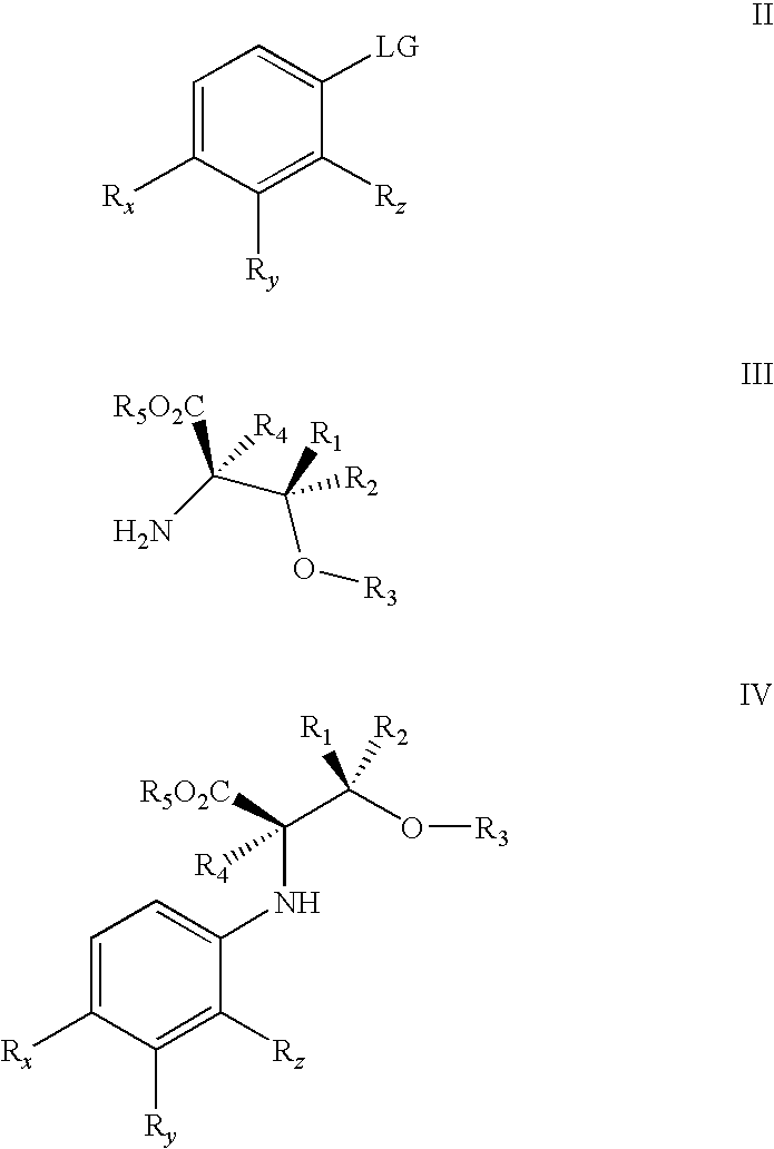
C1=C([Rx])C([Ry])=C([Rz])C([LG])=C1.C(C([R1])(O[R3])[R2])(N)([R5O2C])[R4].C1=C([Rx])C([Ry])=C([Rz])C(NC([R5O2C])(C(O[R3])([R1])[R2])[R4])=C1
